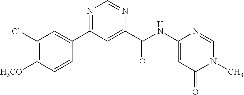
C1(Cl)=C([H3CO])C=CC(C2=NC=NC(C(NC3=CC(=O)N(C)C=N3)=O)=C2)=C1
